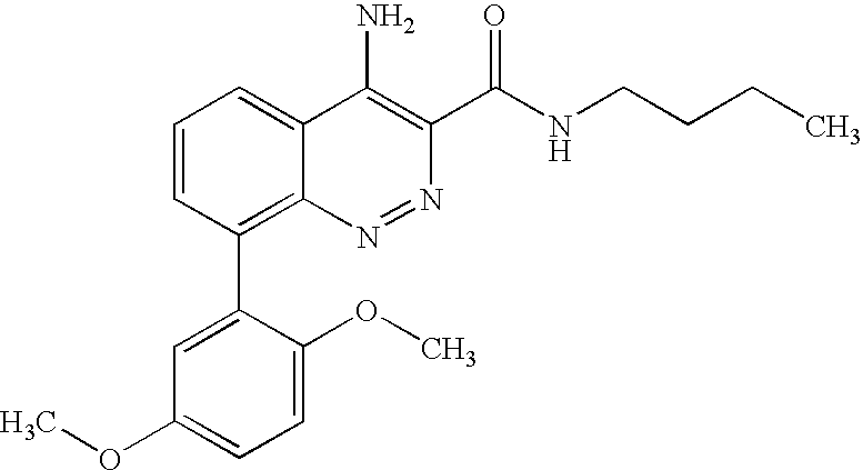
C1=CC(C2=CC(OC)=CC=C2OC)=C2C(=C1)C(N)=C(C(NCCCC)=O)N=N2
